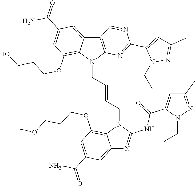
C12=CC(C(=O)N)=CC(OCCCOC)=C1N(CC=CCN1C3=C(C4=CC(C(=O)N)=CC(OCCCO)=C14)C=NC(C1=CC(C)=NN1CC)=N3)C(NC(C1=CC(C)=NN1CC)=O)=N2
